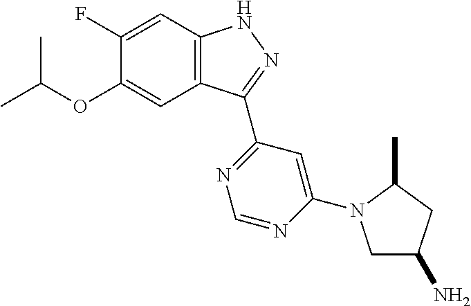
O(C1=CC2=C(C=C1F)NN=C2C1=NC=NC(N2CC(N)CC2C)=C1)C(C)C
